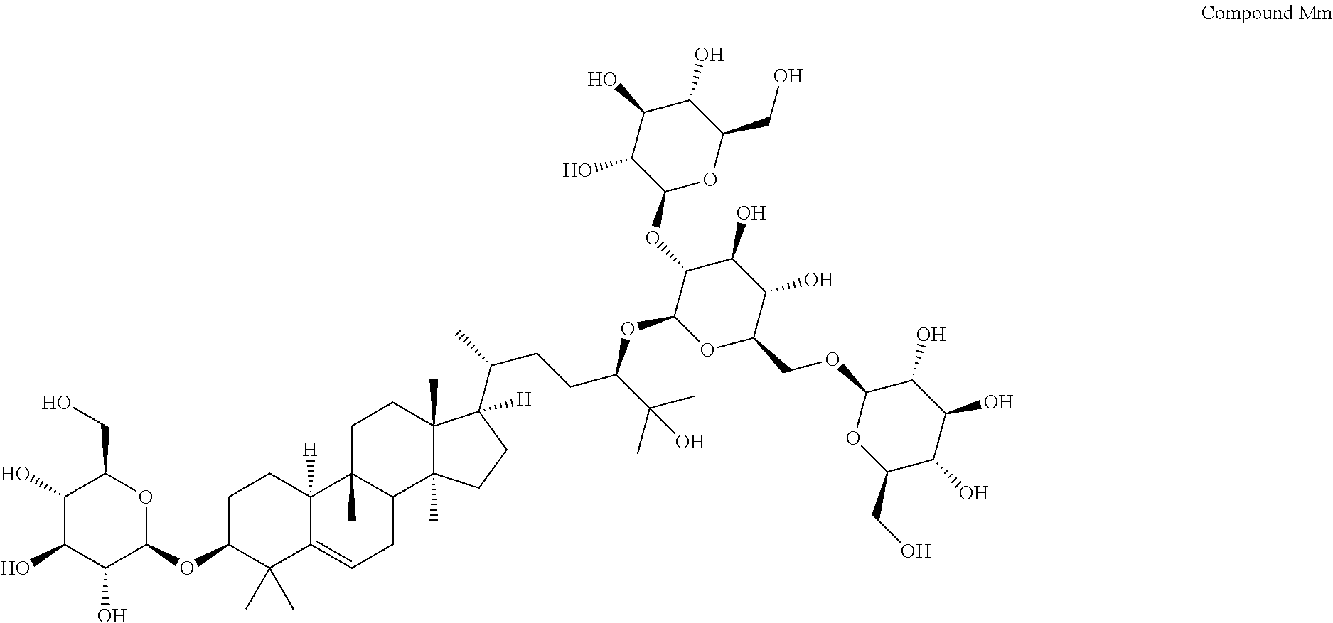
C1C(OC2OC(CO)C(O)C(O)C2O)C(C)(C)C2=CCC3C(C)(C2([H])C1)CCC1(C)C3(C)CCC1(C(C)CCC(C(C)(C)O)OC1C(OC2OC(CO)C(O)C(O)C2O)C(O)C(O)C(COC2OC(CO)C(O)C(O)C2O)O1)[H]
